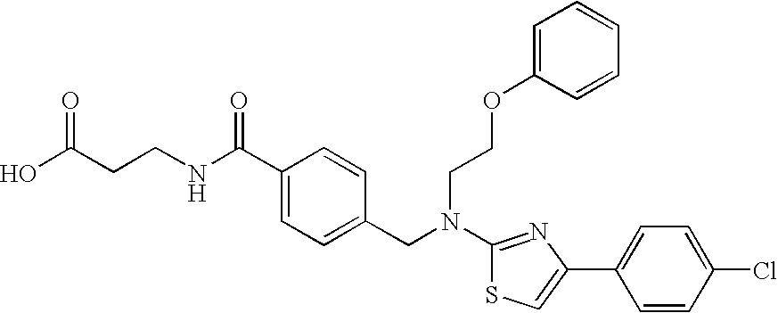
C1(C(NCCC(O)=O)=O)=CC=C(CN(C2=NC(C3=CC=C(Cl)C=C3)=CS2)CCOC2=CC=CC=C2)C=C1
